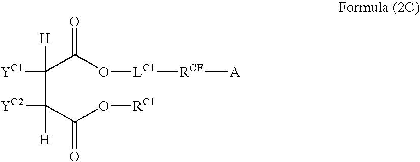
C([H])(C(C(O[RC1])=O)([H])[YC2])(C(O[LC1][RCF][A])=O)[YC1]
